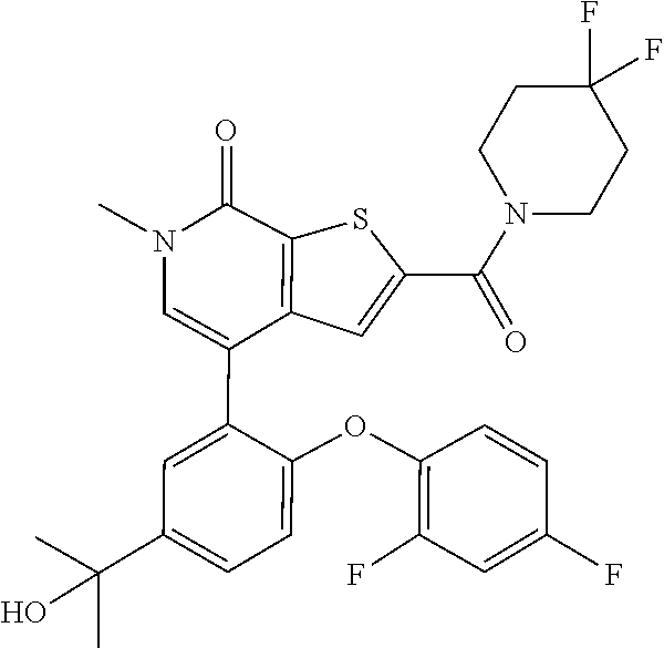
C1(F)=C(OC2=CC=C(C(O)(C)C)C=C2C2=CN(C)C(=O)C3=C2C=C(C(N2CCC(F)(F)CC2)=O)S3)C=CC(F)=C1
